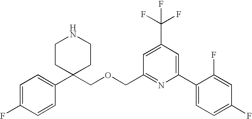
C1=C(F)C=CC(C2(COCC3=NC(C4=CC=C(F)C=C4F)=CC(C(F)(F)F)=C3)CCNCC2)=C1
